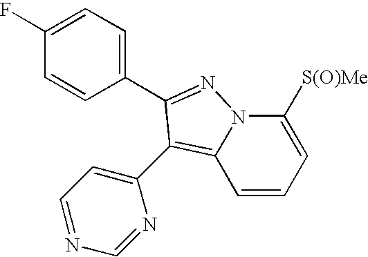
C1=CC=C([S(O)Me])N2C1=C(C1=CC=NC=N1)C(C1=CC=C(F)C=C1)=N2
